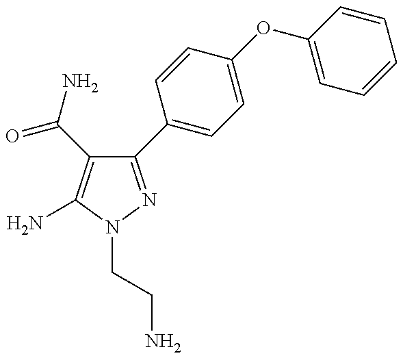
C1(C2=CC=C(OC3=CC=CC=C3)C=C2)=NN(CCN)C(N)=C1C(=O)N
